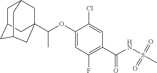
C1(OC(C23CC4CC(CC(C2)C4)C3)C)=CC(F)=C(C(=O)NS(=O)(=O)C)C=C1Cl
